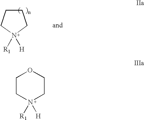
C1C[N+]([R1])([H])CCO1.C1CC[N+]([R1])([H])C1
